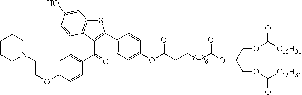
O(C(=O)CCCC(OC(COC([C15H31])=O)COC([C15H31])=O)=O)C1=CC=C(C2=C(C(=O)C3=CC=C(OCCN4CCCCC4)C=C3)C3=C(S2)C=C(O)C=C3)C=C1
